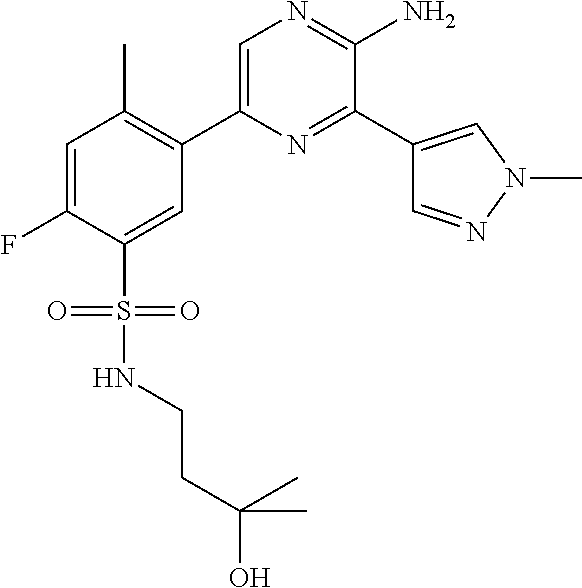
C1(C2=C(C)C=C(F)C(S(=O)(=O)NCCC(O)(C)C)=C2)=CN=C(N)C(C2=CN(C)N=C2)=N1
